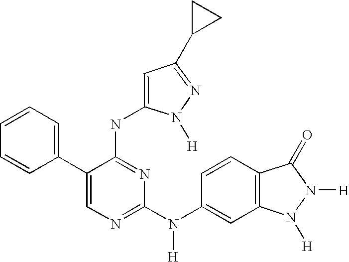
C1=C(C2=CC=CC=C2)C(NC2=CC(C3CC3)=NN2[H])=NC(N(C2=CC3=C(C=C2)C(=O)N([H])N3[H])[H])=N1
